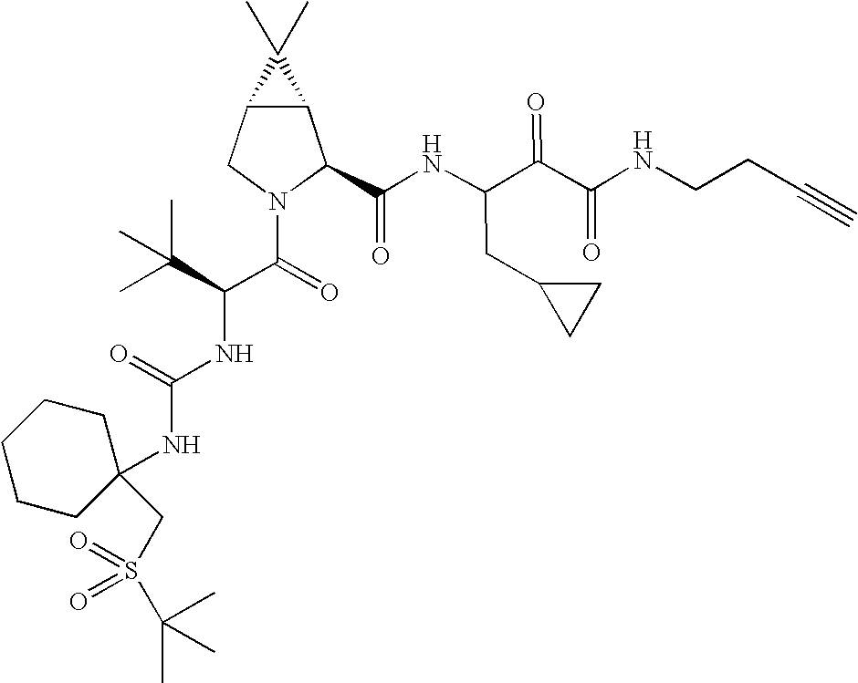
C12C(CN(C(=O)C(NC(NC3(CS(C(C)(C)C)(=O)=O)CCCCC3)=O)C(C)(C)C)C1C(NC(C(C(NCCC#C)=O)=O)CC1CC1)=O)C2(C)C
